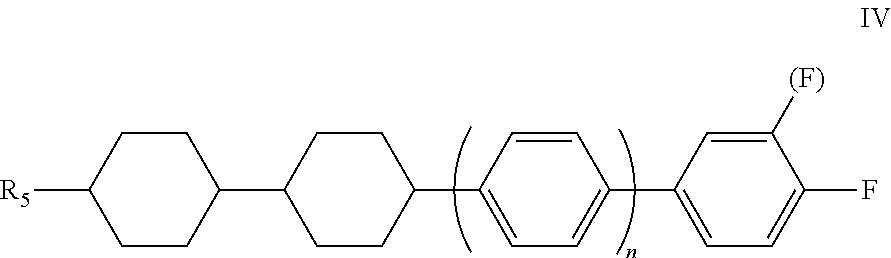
C1(C2CCC(C3=CC=C(C4=CC=C(F)C([(F)])=C4)C=C3)CC2)CCC([R5])CC1
